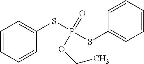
C1=CC=CC(SP(SC2=CC=CC=C2)(=O)OCC)=C1
